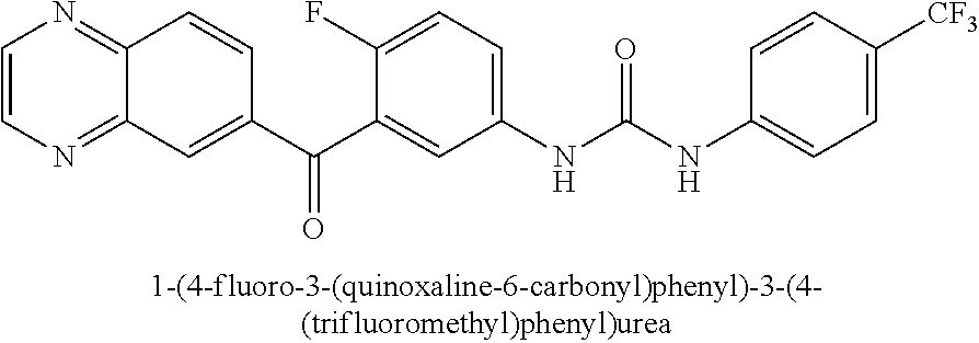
C1=CN=C2C(=N1)C=CC(C(C1=CC(NC(NC3=CC=C([CF3])C=C3)=O)=CC=C1F)=O)=C2
